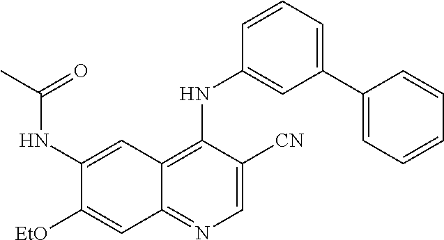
C1(NC(C)=O)=CC2=C(NC3=CC(C4=CC=CC=C4)=CC=C3)C([CN])=CN=C2C=C1[OEt]
